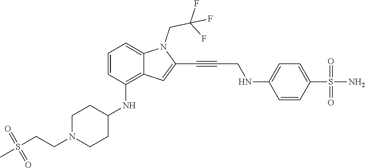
C1=CC(S(N)(=O)=O)=CC=C1NCC#CC1=CC2=C(NC3CCN(CCS(C)(=O)=O)CC3)C=CC=C2N1CC(F)(F)F
